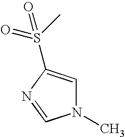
N1(C)C=C(S(C)(=O)=O)N=C1
